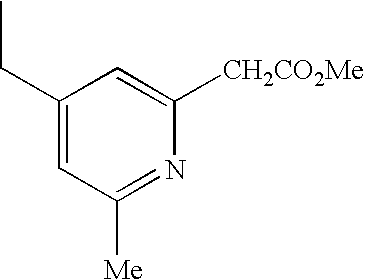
C1(CC)=CC([Me])=NC([CH2CO2Me])=C1
